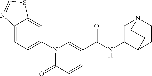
C1(N2C(=O)C=CC(C(NC3CN4CCC3CC4)=O)=C2)=CC=C2C(=C1)SC=N2
